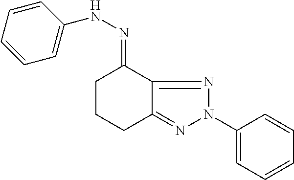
C1CCC2=NN(C3=CC=CC=C3)N=C2C1=NNC1=CC=CC=C1
